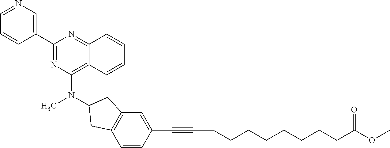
C1(C2=CN=CC=C2)=NC(N(C2CC3=C(C=CC(C#CCCCCCCCCC(OC)=O)=C3)C2)C)=C2C(=N1)C=CC=C2
